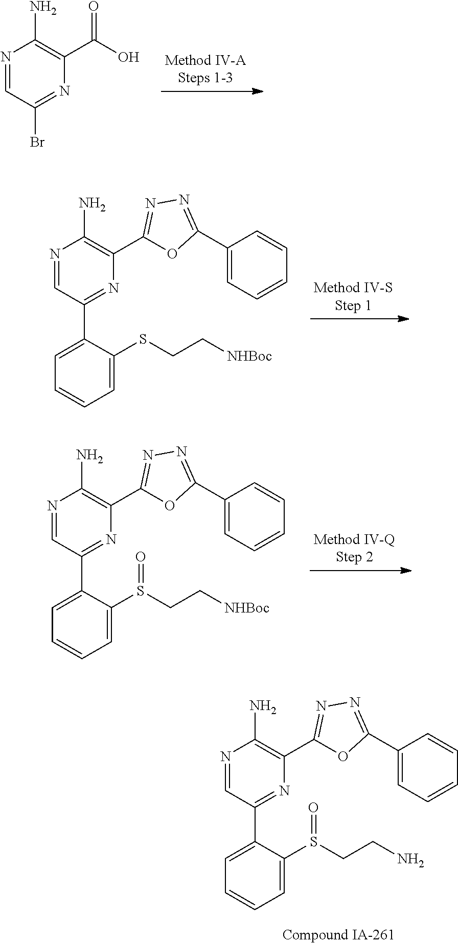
N1=CC(Br)=NC(C(O)=O)=C1N.N1=CC(C2=CC=CC=C2SCC[NHBoc])=NC(C2=NN=C(C3=CC=CC=C3)O2)=C1N.N1=CC(C2=CC=CC=C2S(CCN)=O)=NC(C2=NN=C(C3=CC=CC=C3)O2)=C1N.N1=CC(C2=CC=CC=C2S(CC[NHBoc])=O)=NC(C2=NN=C(C3=CC=CC=C3)O2)=C1N
